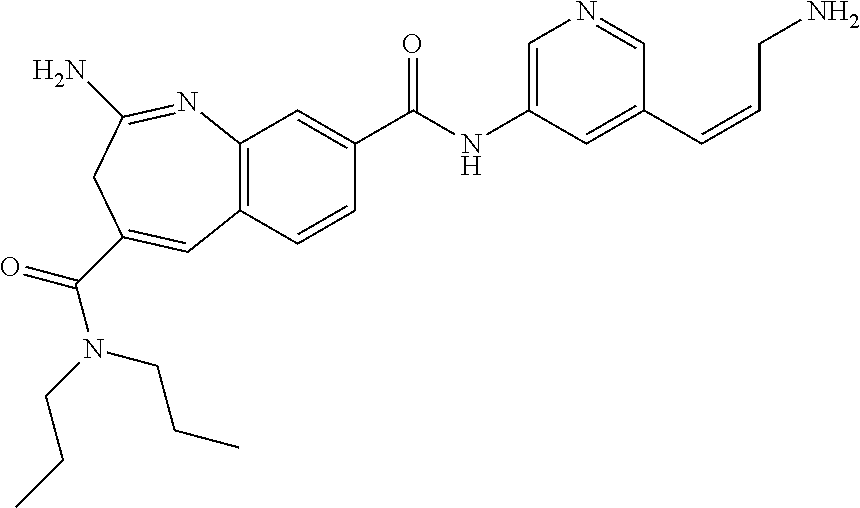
C12=C(C=CC(C(NC3=CN=CC(C=CCN)=C3)=O)=C1)C=C(C(=O)N(CCC)CCC)CC(N)=N2
